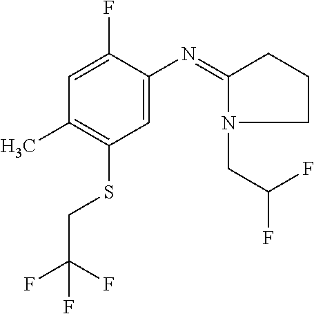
C1=C(N=C2N(CC(F)F)CCC2)C(F)=CC(C)=C1SCC(F)(F)F
